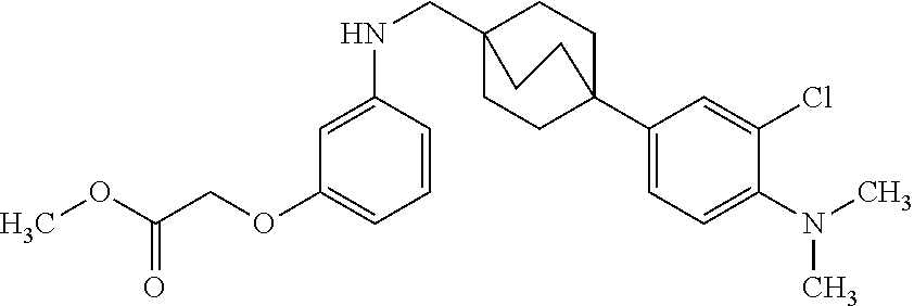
C1=C(NCC23CCC(C4=CC=C(N(C)C)C(Cl)=C4)(CC2)CC3)C=CC=C1OCC(OC)=O
